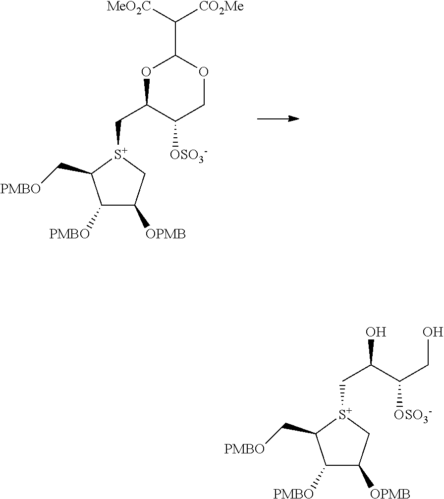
C1([PMBO])C([OPMB])C[S+](CC2C([OSO3-])COC(C([MeO2C])[CO2Me])O2)C1C[PMBO].C1([PMBO])C([OPMB])C[S+](CC(C(CO)[OSO3-])O)C1C[PMBO]
